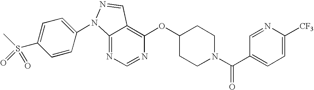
C12=NC=NC(OC3CCN(C(C4=CC=C([CF3])N=C4)=O)CC3)=C1C=NN2C1=CC=C(S(C)(=O)=O)C=C1
